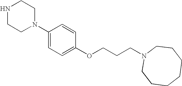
N1CCN(C2=CC=C(OCCCN3CCCCCCC3)C=C2)CC1
